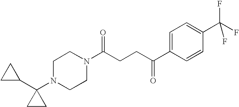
C(CCC(C1=CC=C(C(F)(F)F)C=C1)=O)(=O)N1CCN(C2(C3CC3)CC2)CC1
